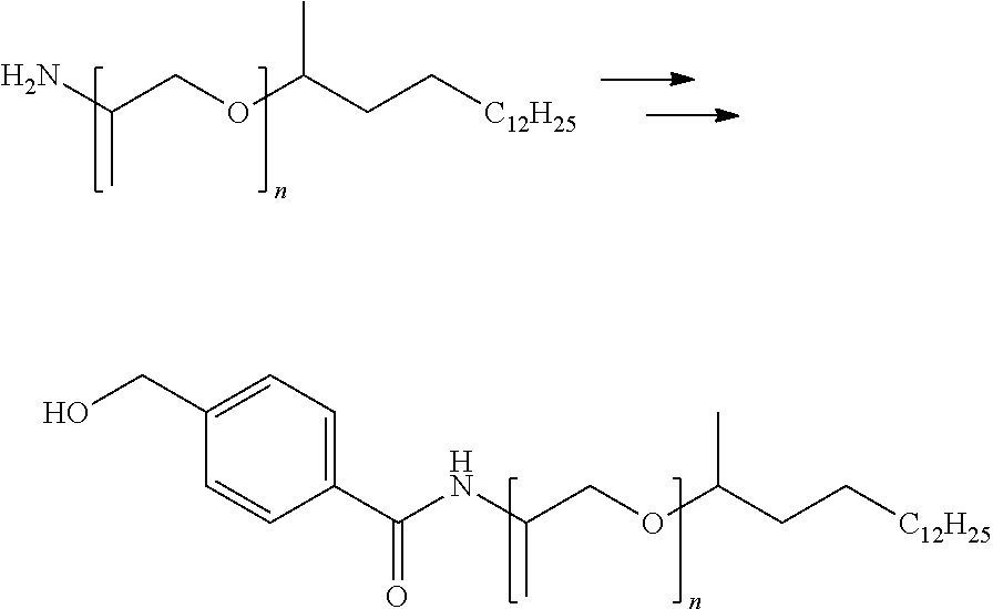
C1(CO)=CC=C(C(NC(C)COC(CC[C12H25])C)=O)C=C1.NC(C)COC(CC[C12H25])C
